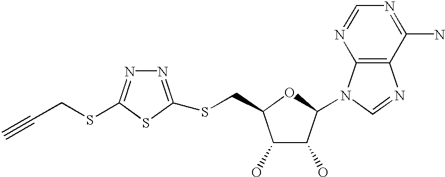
C1(O)C(O)C(N2C3=C(N=C2)C(N)=NC=N3)OC1CSC1=NN=C(SCC#C)S1
